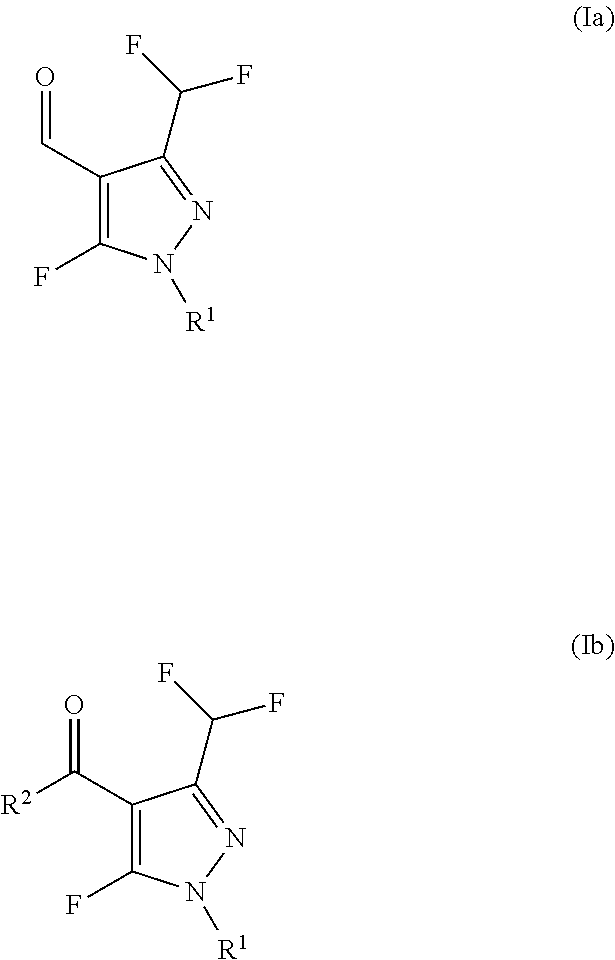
C1(C=O)=C(F)N([R1])N=C1C(F)F.C1(C(=O)[R2])=C(F)N([R1])N=C1C(F)F
